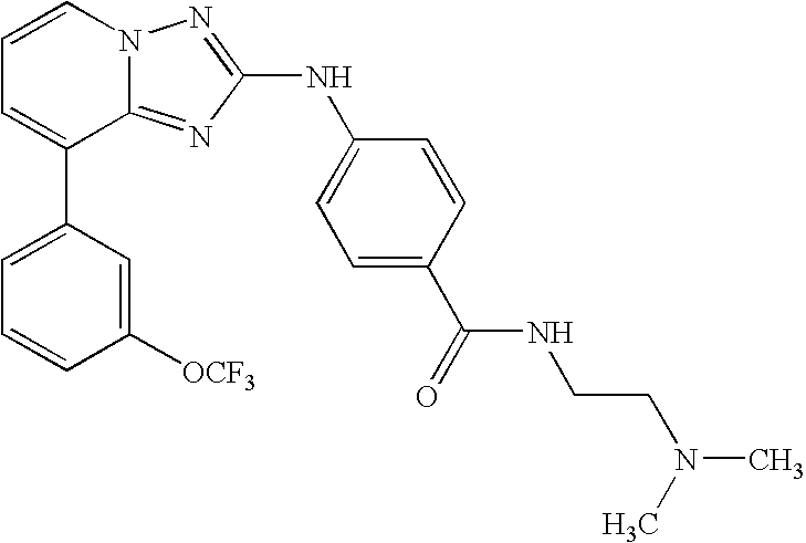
C1=C(C2=CC=CN3C2=NC(NC2=CC=C(C(=O)NCCN(C)C)C=C2)=N3)C=C([OCF3])C=C1
